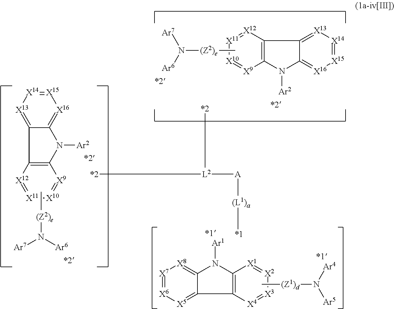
N([(Z2)e]C)([Ar6])[Ar7].[X12]1=[X11][X10]=[X9]C2=C1C1=[X13][X14]=[X15][X16]=C1N2[Ar2].N([(Z2)e]C)([Ar6])[Ar7].[X12]1=[X11][X10]=[X9]C2=C1C1=[X13][X14]=[X15][X16]=C1N2[Ar2].[*2][L2]([*2])[A][(L1)a][*1].N([(Z1)d]C)([Ar4])[Ar5].[X4]1=[X3][X2]=[X1]C2=C1C1=[X5][X6]=[X7][X8]=C1N2[Ar1].[*1].[*1]
